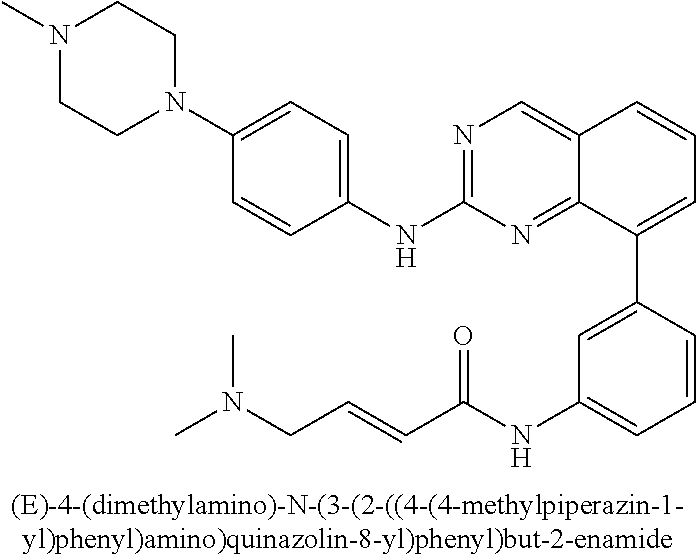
C1=CC(C2=CC=CC3=CN=C(NC4=CC=C(N5CCN(C)CC5)C=C4)N=C23)=CC(NC(C=CCN(C)C)=O)=C1
